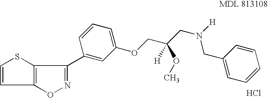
C1=CC2=C(S1)C(C1=CC(OCC(CN([H])CC3=CC=CC=C3)([H])OC)=CC=C1)=NO2.Cl
